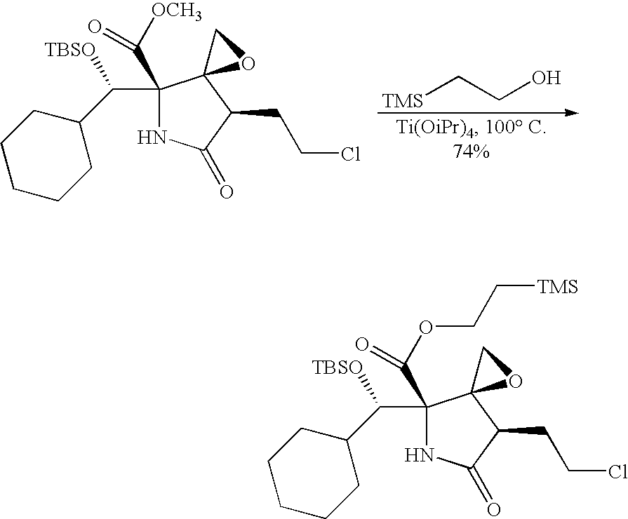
[TMS]CCO.C1(C(C2CCCCC2)[TBSO])(C([OCH3])=O)NC(=O)C(CCCl)C12OC2.C1(C(C2CCCCC2)[TBSO])(C(OCC[TMS])=O)NC(=O)C(CCCl)C12OC2
